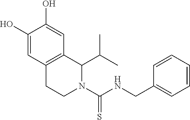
C1(CNC(N2C(C(C)C)C3=C(CC2)C=C(O)C(O)=C3)=S)=CC=CC=C1
